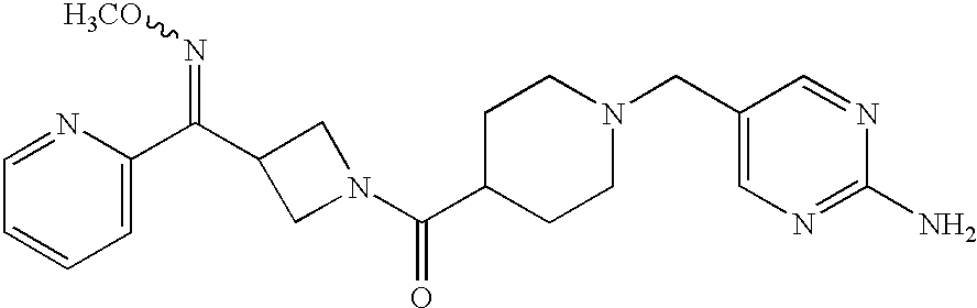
C1=NC(C(C2CN(C(C3CCN(CC4=CN=C(N)N=C4)CC3)=O)C2)=N[H3CO])=CC=C1
